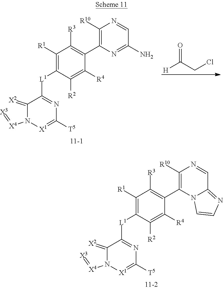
O=C(CCl)[H].C1([R10])=C(C2=C([R3])C([R1])=C([L1]C3=NC([T5])=[X1]N([X4]=[X3])C3=[X2])C([R2])=C2[R4])N=C(N)C=N1.C1([R10])=C(C2=C([R3])C([R1])=C([L1]C3=NC([T5])=[X1]N([X4]=[X3])C3=[X2])C([R2])=C2[R4])N2C(=NC=C2)C=N1
